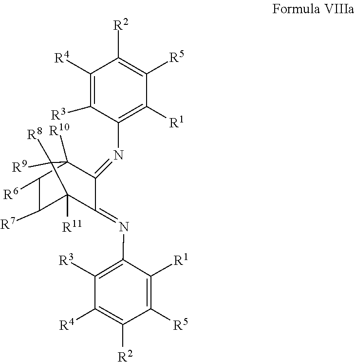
C1([R4])=C([R3])C(N=C2C(=NC3=C([R3])C([R4])=C([R2])C([R5])=C3[R1])C3([R11])C([R7])C([R6])C2([R10])C3([R8])[R9])=C([R1])C([R5])=C1[R2]
